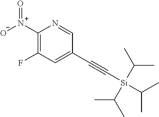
C1([N+](=O)[O-])=C(F)C=C(C#C[Si](C(C)C)(C(C)C)C(C)C)C=N1
